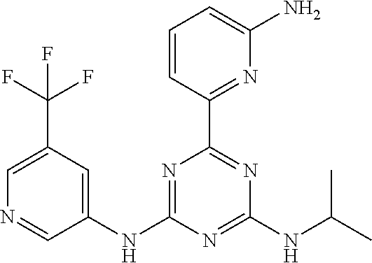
C1=CC(C2=NC(NC(C)C)=NC(NC3=CC(C(F)(F)F)=CN=C3)=N2)=NC(N)=C1
